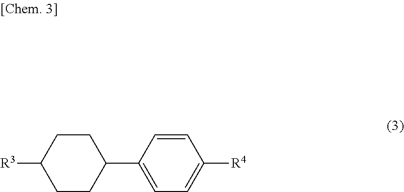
[R3]C1CCC(C2=CC=C([R4])C=C2)CC1
